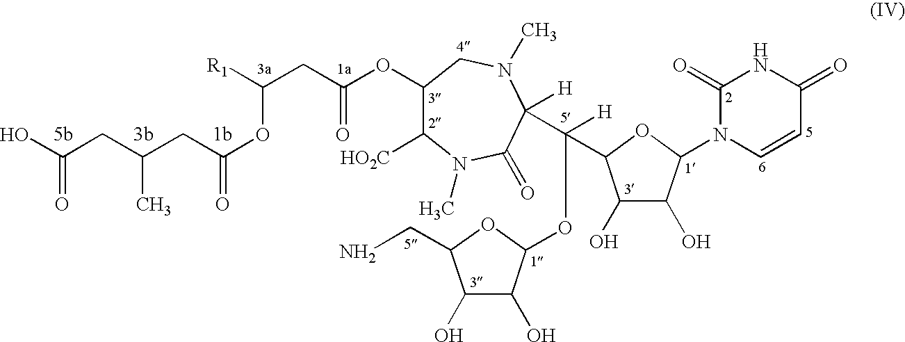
C1(OC(CC([R1])OC(=O)CC(CC(O)=O)C)=O)C([HO2C])N(C)C(=O)C([H])(C([H])(C2C(O)C(O)C(N3C=CC(=O)NC3=O)O2)OC2C(O)C(O)C(CN)O2)N(C)C1
